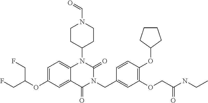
C1=C(OC(CF)CF)C=C2C(=C1)N(C1CCN(C=O)CC1)C(=O)N(CC1=CC(OCC(NCC)=O)=C(OC3CCCC3)C=C1)C2=O
